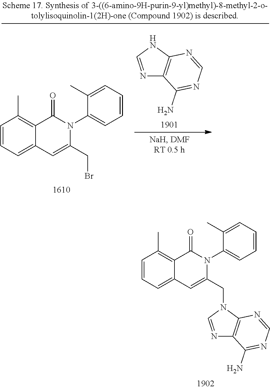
C1=CC=C2C(=C1C)C(=O)N(C1=CC=CC=C1C)C(CN1C3=C(N=C1)C(N)=NC=N3)=C2.C1=CC=C2C(=C1C)C(=O)N(C1=CC=CC=C1C)C(CBr)=C2.N1=CNC2=C1C(N)=NC=N2
